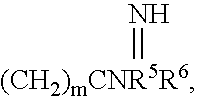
[(CH2)mCNR5R6]=N
